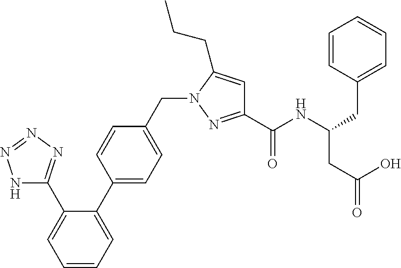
N1C(C2=CC=CC=C2C2=CC=C(CN3N=C(C(NC(CC4=CC=CC=C4)CC(O)=O)=O)C=C3CCC)C=C2)=NN=N1
